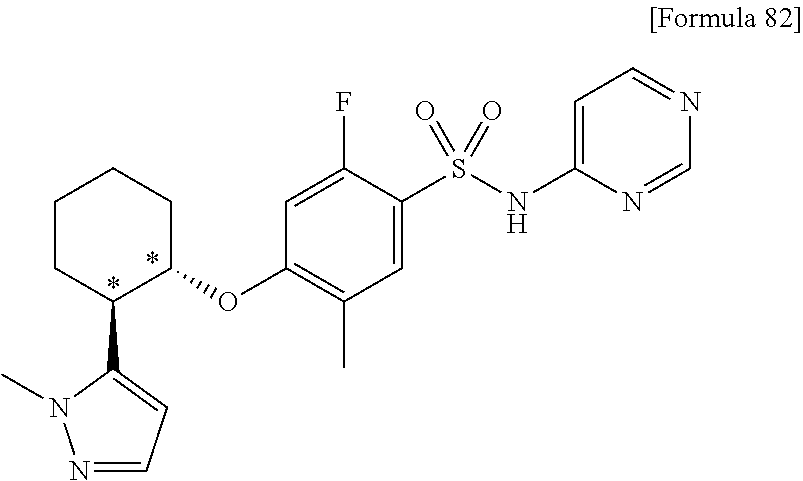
C1CC(C2=CC=NN2C)C(OC2=C(C)C=C(S(NC3=CC=NC=N3)(=O)=O)C(F)=C2)CC1
